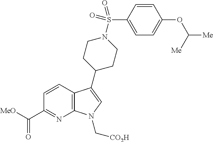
C12=C(C(C3CCN(S(C4=CC=C(OC([Me])[Me])C=C4)(=O)=O)CC3)=CN1C[CO2H])C=CC(C(=O)[MeO])=N2
